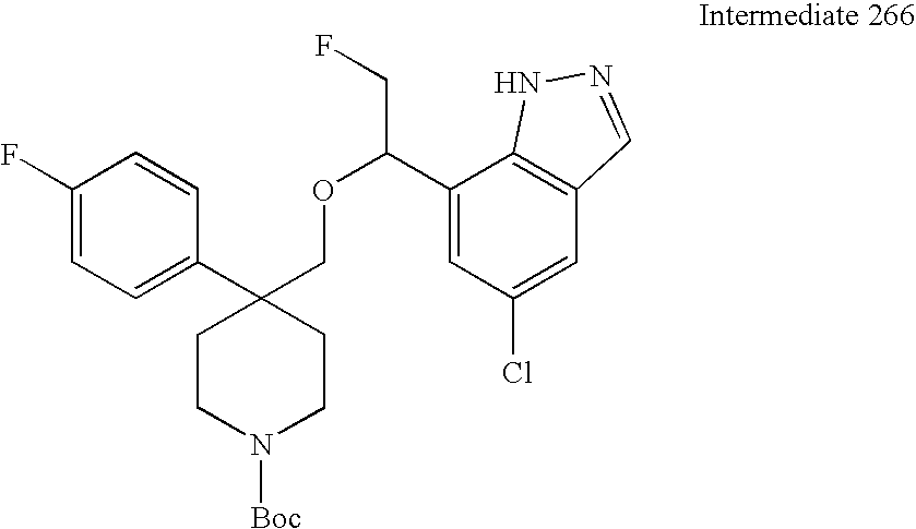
C1(C2(COC(CF)C3=CC(Cl)=CC4=C3NN=C4)CCN([Boc])CC2)=CC=C(F)C=C1
